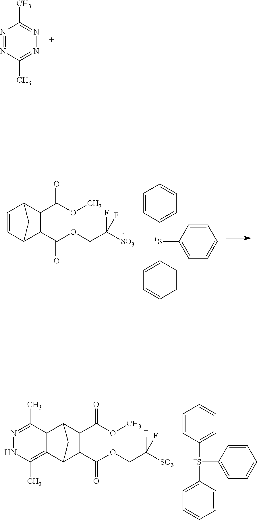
N1=NC(C)=NN=C1C.C1=CC([S+](C2=CC=CC=C2)C2=CC=CC=C2)=CC=C1.C1=CC2C(C(=O)OCC(F)([SO3])F)C(C(OC)=O)C1C2.C1=CC([S+](C2=CC=CC=C2)C2=CC=CC=C2)=CC=C1.C12C(=C(C)NN=C1C)C1C(C(=O)OCC(F)([SO3])F)C(C(OC)=O)C2C1
